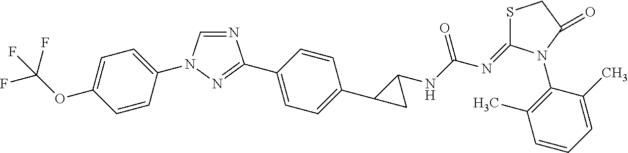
N1=CN(C2=CC=C(OC(F)(F)F)C=C2)N=C1C1=CC=C(C2CC2NC(N=C2SCC(=O)N2C2=C(C)C=CC=C2C)=O)C=C1
